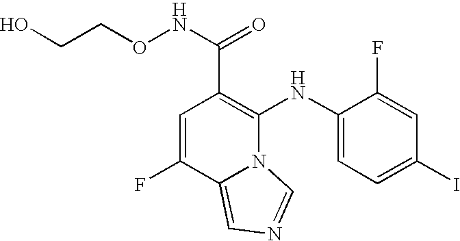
C1=C(F)C2=CN=CN2C(NC2=CC=C(I)C=C2F)=C1C(NOCCO)=O
